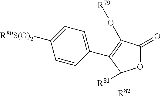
C1=CC([R80S(O)2])=CC=C1C1=C(O[R79])C(=O)OC1([R82])[R81]
